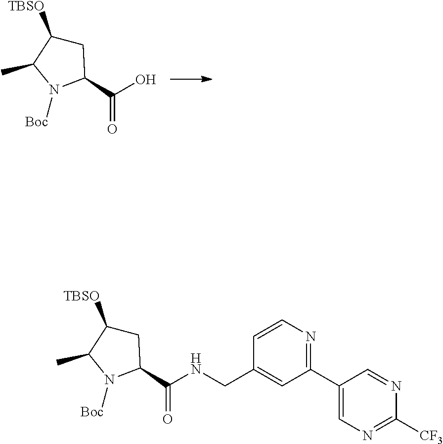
C1C([TBSO])C(C)N([Boc])C1C(O)=O.C1C([TBSO])C(C)N([Boc])C1C(NCC1=CC(C2=CN=C([CF3])N=C2)=NC=C1)=O
